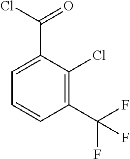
C1(C(F)(F)F)=C(Cl)C(C(=O)Cl)=CC=C1
